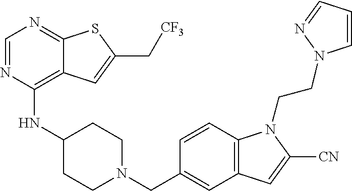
C1=NC(NC2CCN(CC3=CC4=C(C=C3)N(CCN3C=CC=N3)C([CN])=C4)CC2)=C2C(=N1)SC(C[CF3])=C2
